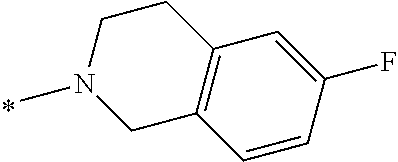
N1(C)CC2=C(CC1)C=C(F)C=C2
